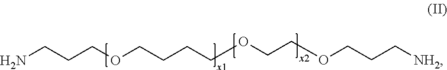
NCCCOCCCCOCCOCCC[NH2]
